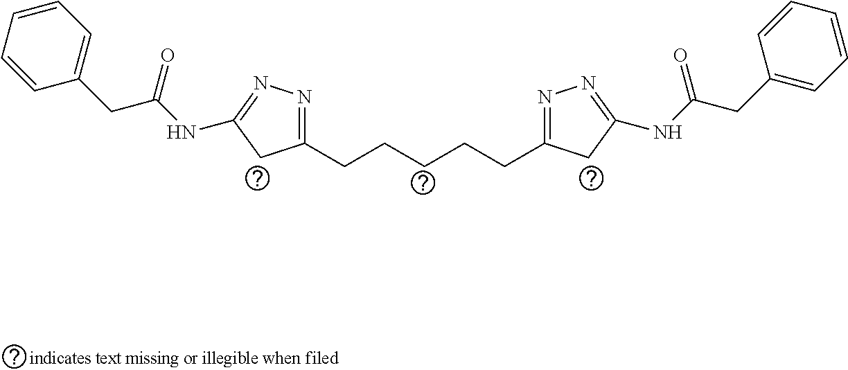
C1(CCCCCC2=NN=C(NC(CC3=CC=CC=C3)=O)C2)=NN=C(NC(CC2=CC=CC=C2)=O)C1
